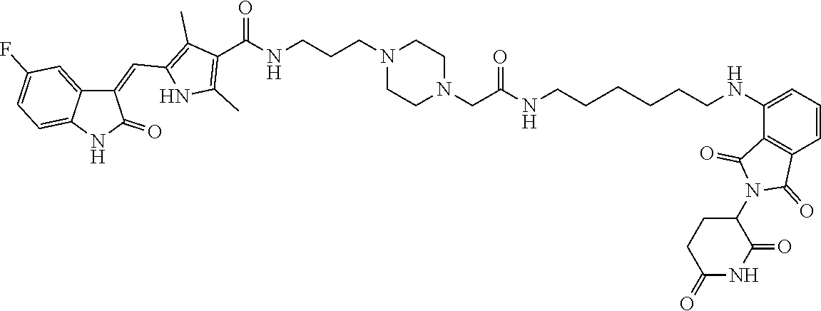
C1CN(CCCNC(C2=C(C)NC(C=C3C4=CC(F)=CC=C4NC3=O)=C2C)=O)CCN1CC(NCCCCCCNC1=CC=CC2=C1C(=O)N(C1CCC(=O)NC1=O)C2=O)=O
